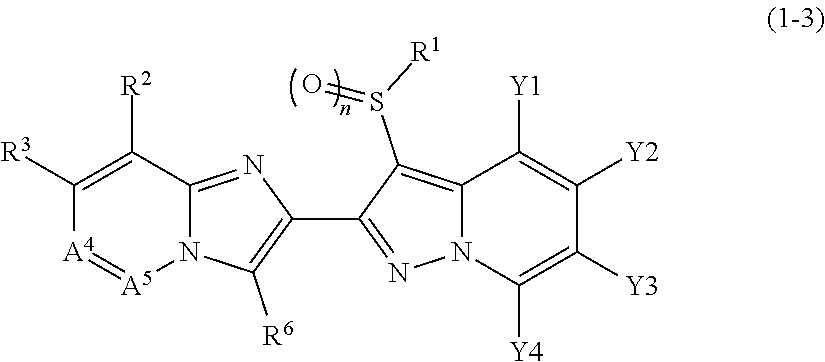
N12C(=NC(C3=NN4C(=C3S([R1])=O)C([Y1])=C([Y2])C([Y3])=C4[Y4])=C1[R6])C([R2])=C([R3])[A4]=[A5]2
